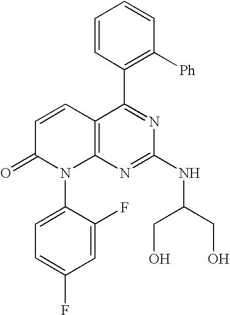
C1=CC(C2=NC(NC(CO)CO)=NC3=C2C=CC(=O)N3C2=CC=C(F)C=C2F)=C([Ph])C=C1
